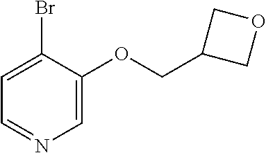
C1(COC2=CN=CC=C2Br)COC1
